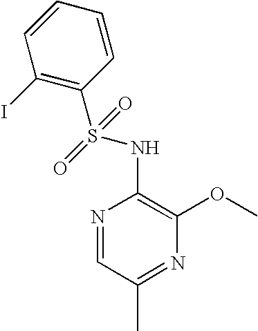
C1(I)=C(S(=O)(=O)NC2=C(OC)N=C(C)C=N2)C=CC=C1
